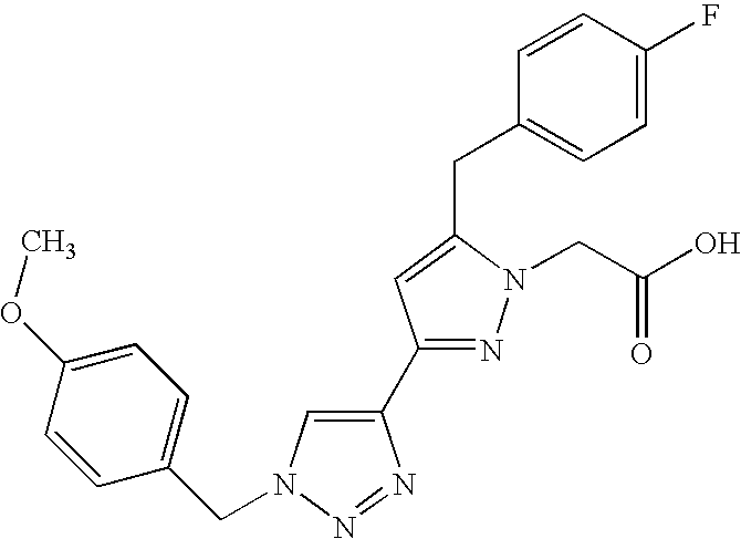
C1(CN2C=C(C3=NN(CC(O)=O)C(CC4=CC=C(F)C=C4)=C3)N=N2)=CC=C(OC)C=C1
